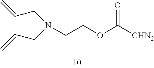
N(CCOC([CHN2])=O)(CC=C)CC=C
